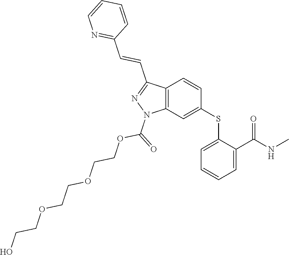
C1(SC2=CC3=C(C=C2)C(C=CC2=NC=CC=C2)=NN3C(=O)OCCOCCOCCO)=CC=CC=C1C(NC)=O
